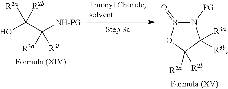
OC(C([NH-PG])([R3a])[R3b])([R2a])[R2b].N1([PG])S(=O)OC([R2b])([R2a])C1([R3a])[R3b]
